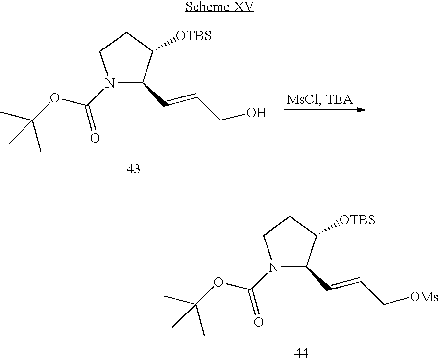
C1([OTBS])CCN(C(OC(C)(C)C)=O)C1C=CC[OMs].C1([OTBS])CCN(C(OC(C)(C)C)=O)C1C=CCO
